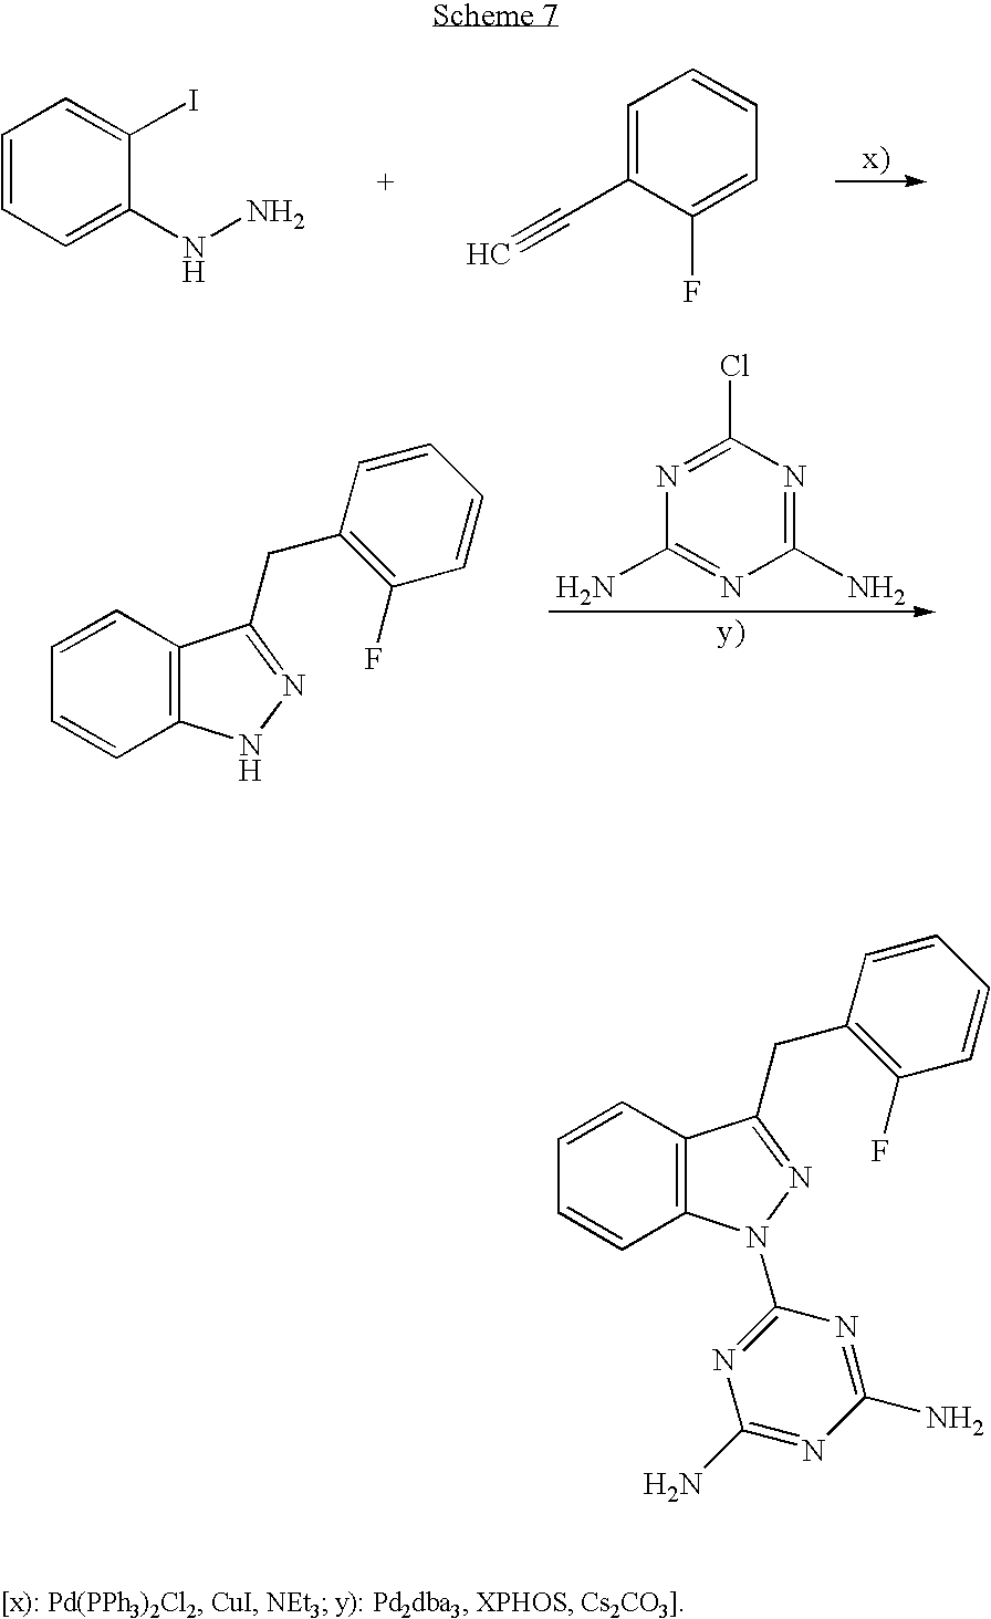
C1=CC=C(NN)C(I)=C1.C1=C(C#C)C(F)=CC=C1.C1(N)=NC(Cl)=NC(N)=N1.C12=C(C=CC=C1)C(CC1=C(F)C=CC=C1)=NN2.C12=C(C=CC=C1)C(CC1=C(F)C=CC=C1)=NN2C1=NC(N)=NC(N)=N1
